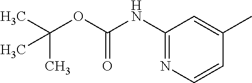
C1(NC(OC(C)(C)C)=O)=NC=CC(C)=C1
